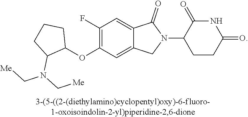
C1(F)=C(OC2CCCC2N(C[Me])C[Me])C=C2C(=C1)C(=O)N(C1CCC(=O)NC1=O)C2
